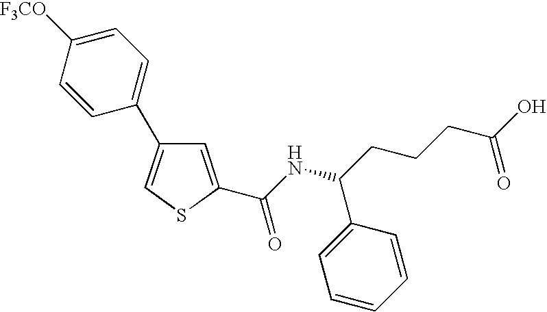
C1=C(C(NC(CCCC(O)=O)C2=CC=CC=C2)=O)SC=C1C1=CC=C([F3CO])C=C1
